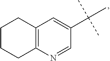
C1=C(C(C)(C)C)C=NC2=C1CCCC2
